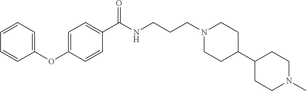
C1=CC=C(OC2=CC=C(C(NCCCN3CCC(C4CCN(C)CC4)CC3)=O)C=C2)C=C1
